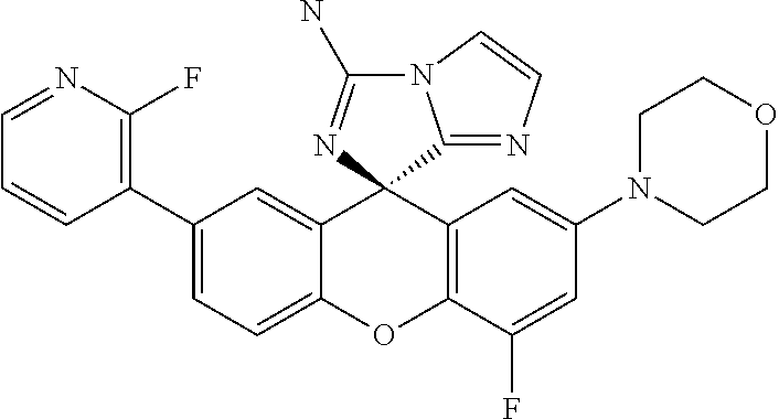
C1(C2=C(F)N=CC=C2)=CC=C2C(=C1)C1(C3=C(O2)C(F)=CC(N2CCOCC2)=C3)C2=NC=CN2C(N)=N1
